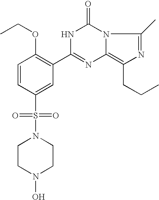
C1=CC(S(N2CCN(O)CC2)(=O)=O)=CC(C2=NC3=C(CCC)N=C(C)N3C(=O)N2)=C1OCC
